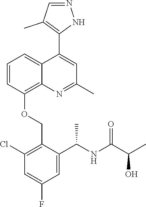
C1=CC(OCC2=C(Cl)C=C(F)C=C2C(NC(C(C)O)=O)C)=C2C(=C1)C(C1=C(C)C=NN1)=CC(C)=N2
